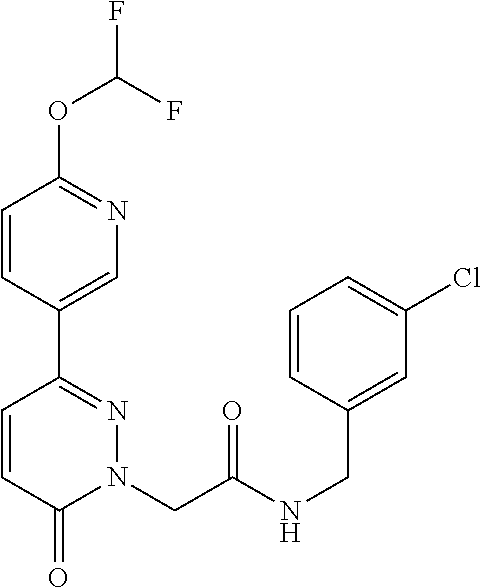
C1=CC(C2=NN(CC(NCC3=CC(Cl)=CC=C3)=O)C(=O)C=C2)=CN=C1OC(F)F
